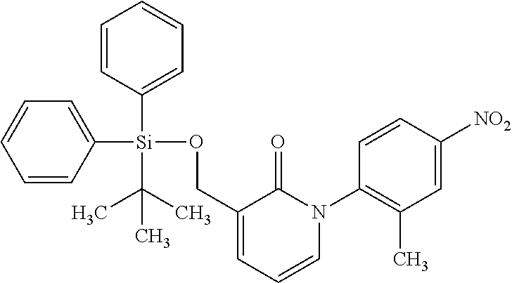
C1([Si](C2=CC=CC=C2)(OCC2=CC=CN(C3=C(C)C=C([NO2])C=C3)C2=O)C(C)(C)C)=CC=CC=C1
